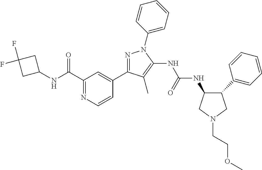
N1=C(C2=CC(C(NC3CC(F)(F)C3)=O)=NC=C2)C(C)=C(NC(NC2C(C3=CC=CC=C3)CN(CCOC)C2)=O)N1C1=CC=CC=C1
